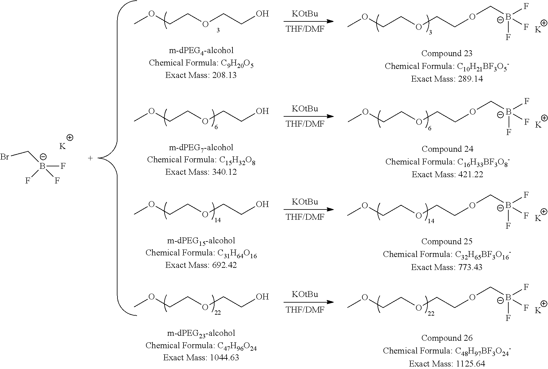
BrC[B-](F)(F)F.[K].COCCOCCO.[KOtBu].[K].COCCOCCOC[B-](F)(F)F.COCCOCCO.[KOtBu].COCCOCCOC[B-](F)(F)F.[K].COCCOCCO.[KOtBu].[K].COCCOCCOC[B-](F)(F)F.COCCOCCO.[KOtBu].[K].COCCOCCOC[B-](F)(F)F
